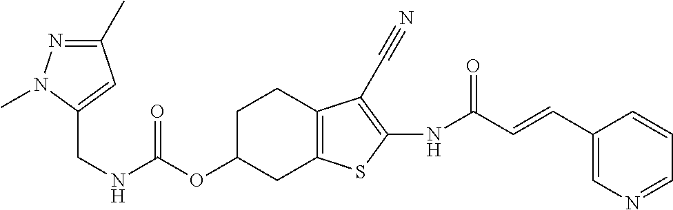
C1(CNC(OC2CC3=C(CC2)C(C#N)=C(NC(C=CC2=CN=CC=C2)=O)S3)=O)=CC(C)=NN1C
